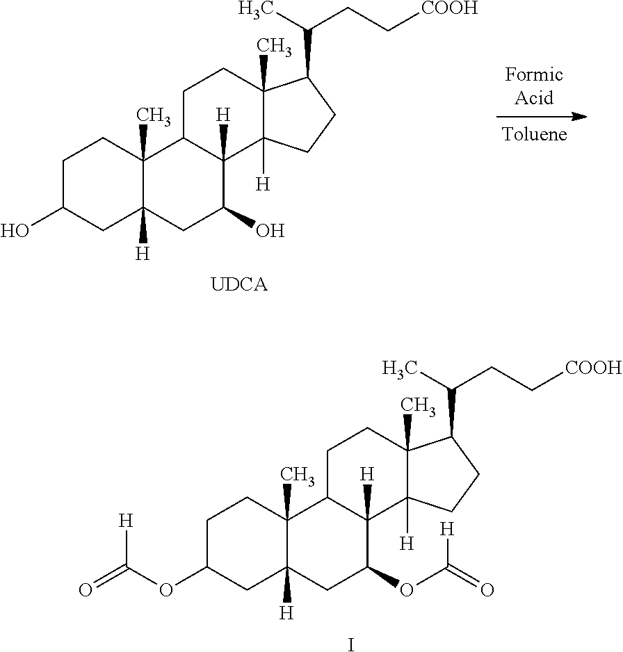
C1C(O)CC2([H])C(C)(C1)C1C([H])(C(O)C2)C2([H])C(C)(CC1)C(C(C)CC[COOH])CC2.C1C(OC(=O)[H])CC2([H])C(C)(C1)C1C([H])(C(OC(=O)[H])C2)C2([H])C(C)(CC1)C(C(C)CC[COOH])CC2.I
